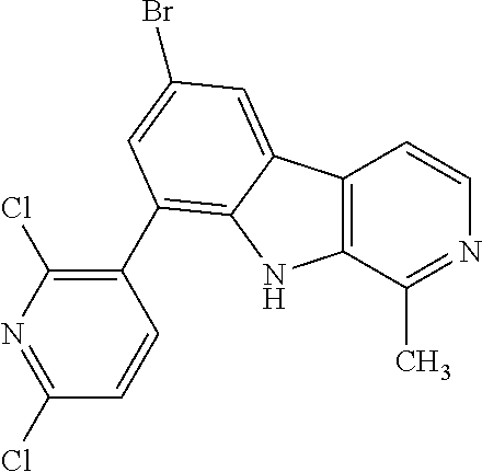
C12=C(C(C)=NC=C1)NC1=C(C3=C(Cl)N=C(Cl)C=C3)C=C(Br)C=C21
